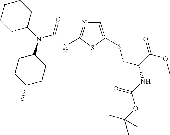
C1=C(SCC(C(OC)=O)NC(OC(C)(C)C)=O)SC(NC(N(C2CCCCC2)C2CCC(C)CC2)=O)=N1
